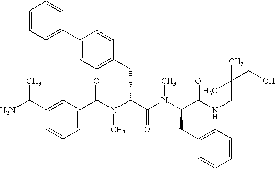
C1(C(N(C(C(=O)N(C)C(CC2=CC=CC=C2)C(=O)NCC(CO)(C)C)CC2=CC=C(C3=CC=CC=C3)C=C2)C)=O)=CC=CC(C(N)C)=C1
